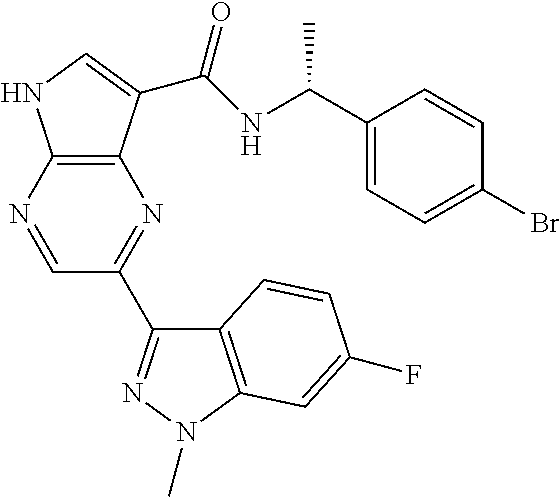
C12=C(C(C(NC(C3=CC=C(Br)C=C3)C)=O)=CN1)N=C(C1=NN(C)C3=C1C=CC(F)=C3)C=N2
